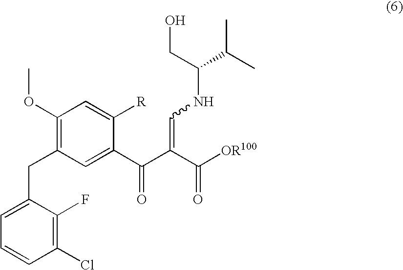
C1(OC)=C(CC2=CC=CC(Cl)=C2F)C=C(C(C(=CNC(CO)C(C)C)C(=O)[OR100])=O)C([R])=C1
